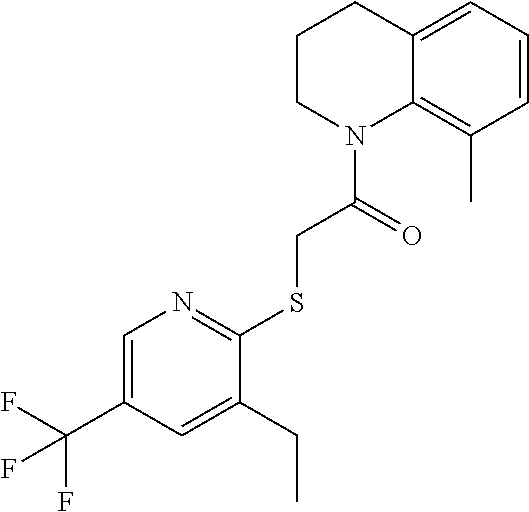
C1=CC(C)=C2C(=C1)CCCN2C(CSC1=NC=C(C(F)(F)F)C=C1CC)=O
